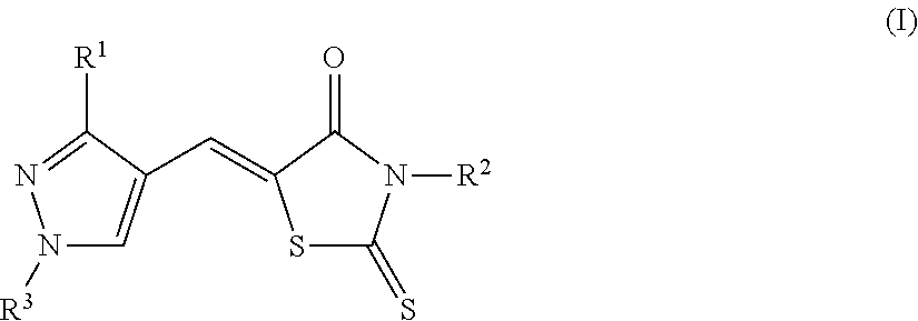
N1([R3])C=C(C=C2SC(=S)N([R2])C2=O)C([R1])=N1
